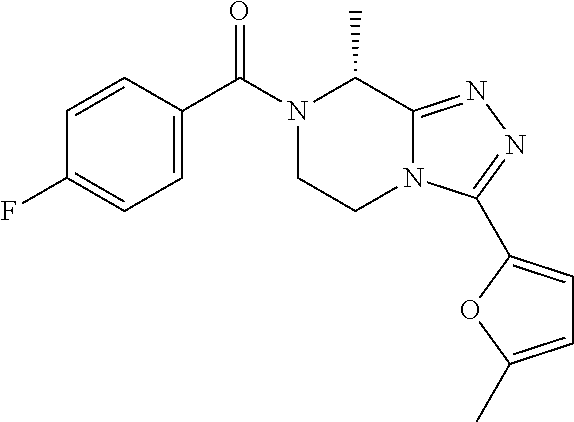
C1=C(C(N2CCN3C(=NN=C3C3=CC=C(C)O3)C2C)=O)C=CC(F)=C1
